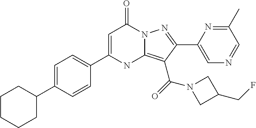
C1=C(C2CCCCC2)C=CC(C2=CC(=O)N3C(=C(C(=O)N4CC(CF)C4)C(C4=CN=CC(C)=N4)=N3)N2)=C1
